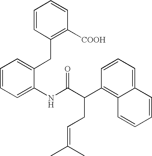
C1=CC=C(NC(C(C2=C3C(=CC=C2)C=CC=C3)CC=C(C)C)=O)C(CC2=C([COOH])C=CC=C2)=C1
